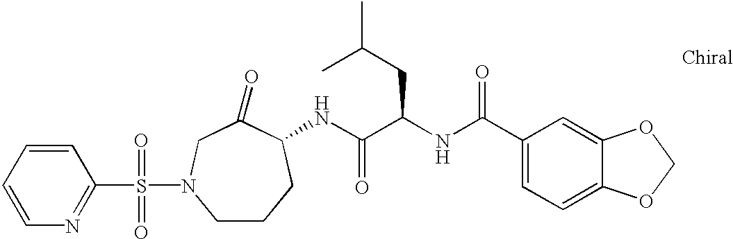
C1=CC=CC(S(=O)(=O)N2CCCC(NC(C(NC(C3=CC=C4C(=C3)OCO4)=O)CC(C)C)=O)C(=O)C2)=N1
